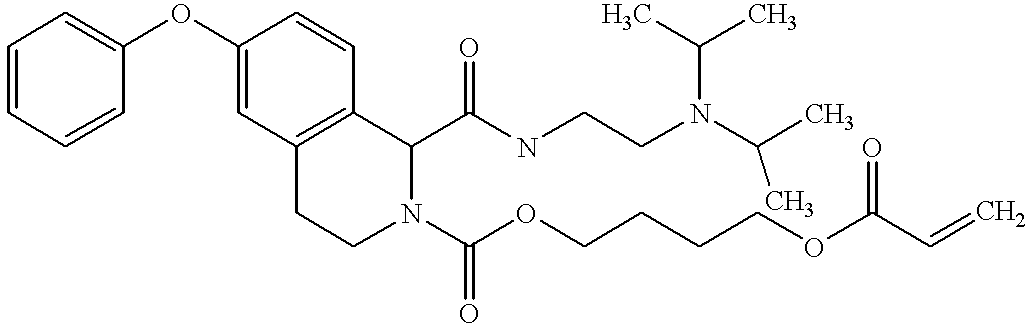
C1=CC=CC(OC2=CC3=C(C=C2)C(C(NCCN(C(C)C)C(C)C)=O)N(C(OCCCCOC(=O)C=C)=O)CC3)=C1
